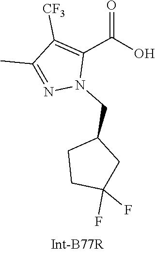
C1(C)=NN(CC2CCC(F)(F)C2)C(C(=O)O)=C1[CF3]
